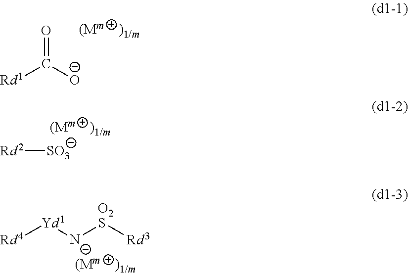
[Rd2][SO3].O=C([O-])[Rd1].[Rd4][Yd1][N-][O2S][Rd3]
